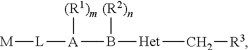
[M][L][A]([(R1)m])B([Het]C[R3])[(R2)n]
